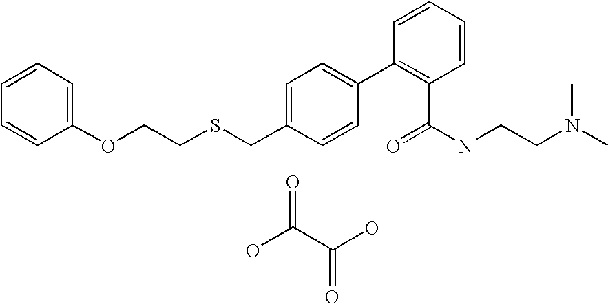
C1(OCCSCC2=CC=C(C3=C(C(NCCN(C)C)=O)C=CC=C3)C=C2)=CC=CC=C1.OC(=O)C(O)=O
